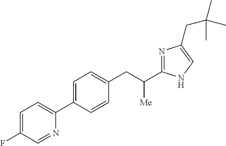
C1=C(F)C=NC(C2=CC=C(CC([Me])C3=NC(CC(C)(C)C)=CN3)C=C2)=C1
